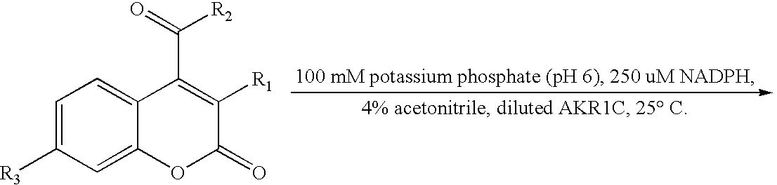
C1=C([R3])C=C2C(=C1)C(C(=O)[R2])=C([R1])C(=O)O2
